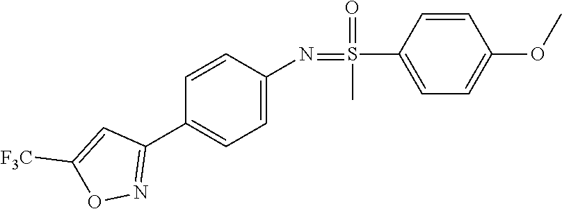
C1=C(N=S(C2=CC=C(OC)C=C2)(=O)C)C=CC(C2=NOC([F3C])=C2)=C1
